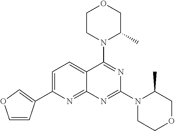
C1=C(C2=COC=C2)N=C2C(=C1)C(N1C(C)COCC1)=NC(N1CCOCC1C)=N2
